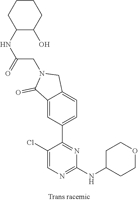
C1(Cl)=CN=C(NC2CCOCC2)N=C1C1=CC=C2C(=C1)C(=O)N(CC(NC1C(O)CCCC1)=O)C2
